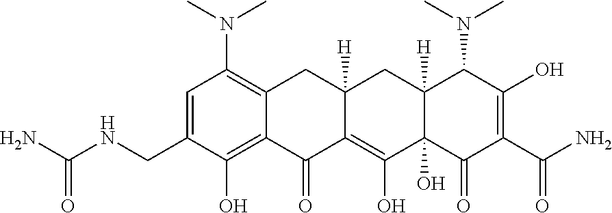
C1=C(CNC(N)=O)C(O)=C2C(=C1N(C)C)CC1([H])C(=C(O)C3(O)C([H])(C1)C(N(C)C)C(O)=C(C(N)=O)C3=O)C2=O
